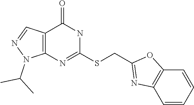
C12=C(N=C(SCC3=NC4=C(O3)C=CC=C4)NC1=O)N(C(C)C)N=C2
